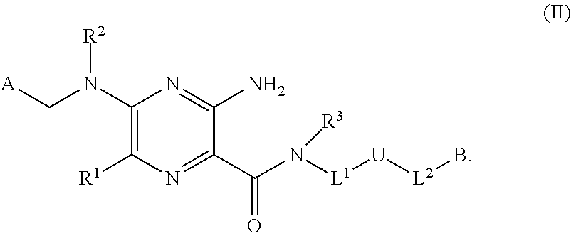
C1(N(C[A])[R2])=C([R1])N=C(C(N([R3])[L1][U][L2]B)=O)C(N)=N1
